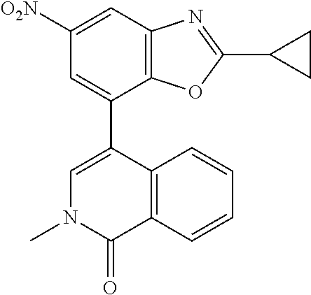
C1([O2N])=CC2=C(C(C3=CN(C)C(=O)C4=C3C=CC=C4)=C1)OC(C1CC1)=N2
